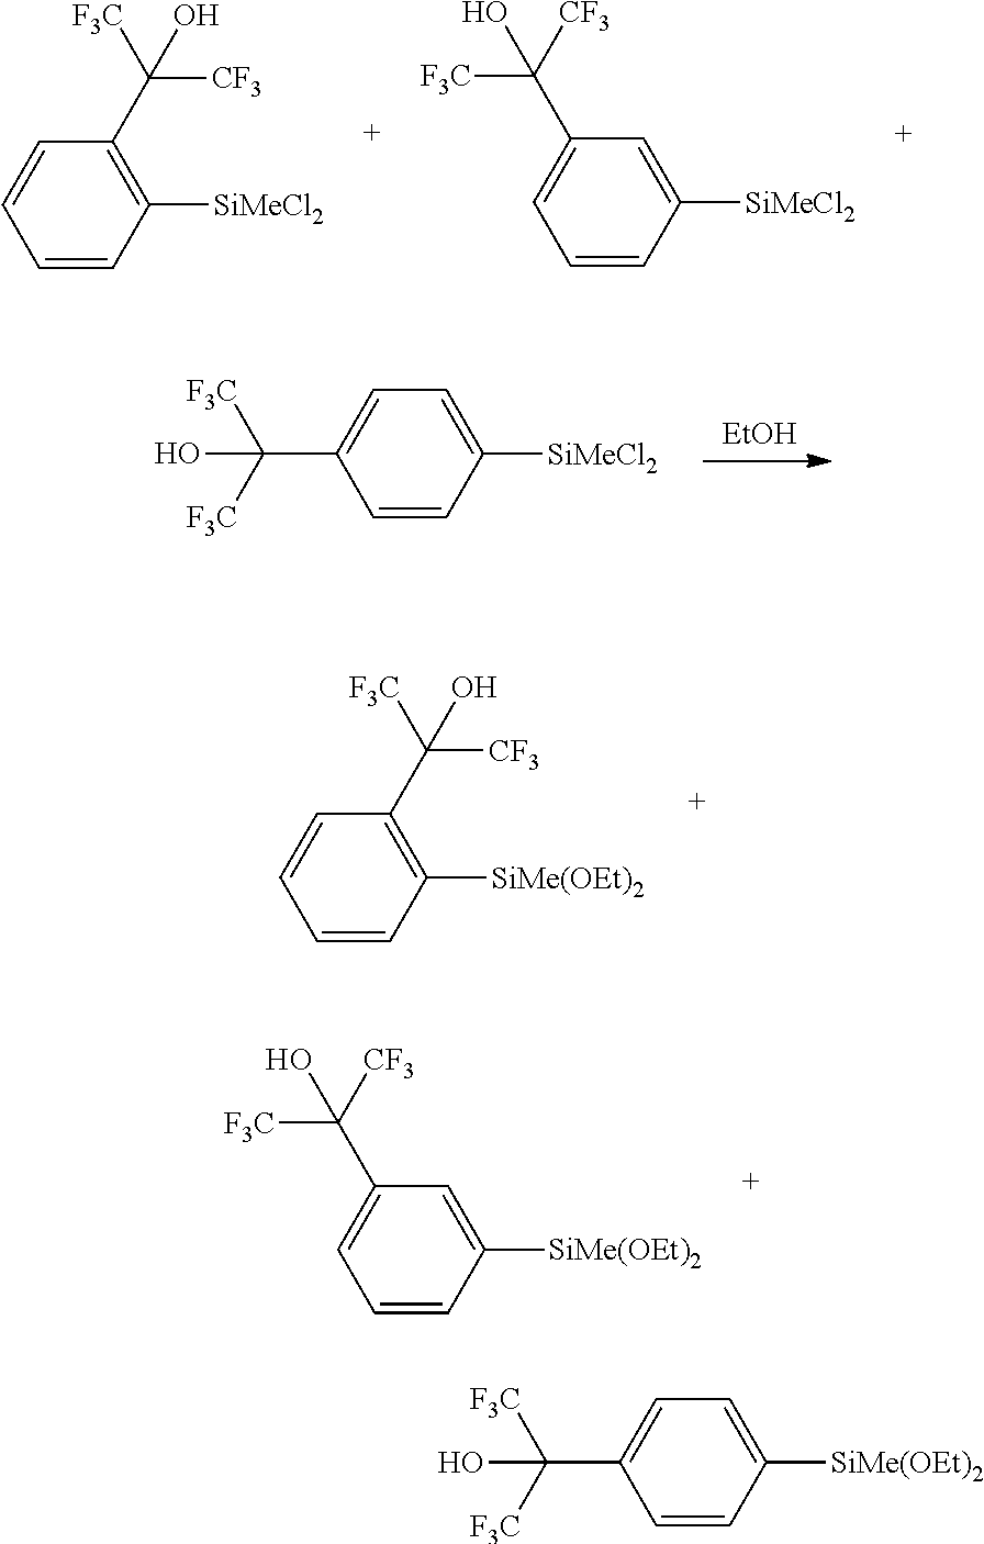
C1([SiMeCl2])=C(C([F3C])([CF3])O)C=CC=C1.C1([SiMeCl2])=CC(C([CF3])([F3C])O)=CC=C1.[EtOH].C1([SiMeCl2])=CC=C(C([F3C])([F3C])O)C=C1.C1([SiMe(OEt)2])=C(C([F3C])([CF3])O)C=CC=C1.C1([SiMe(OEt)2])=CC(C([CF3])([F3C])O)=CC=C1.C1([SiMe(OEt)2])=CC=C(C([F3C])([F3C])O)C=C1
